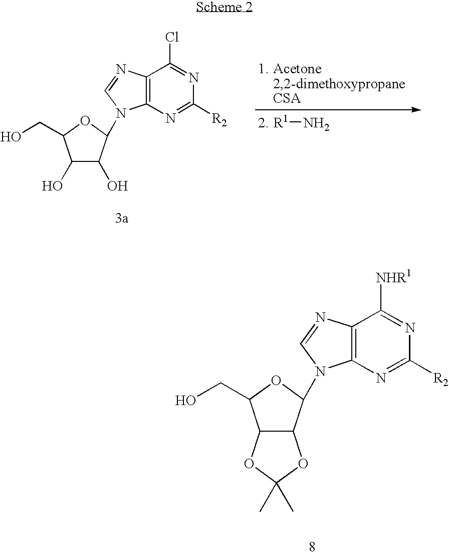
C12=C(N=C([R2])N=C1[NHR1])N(C1C3C(C(CO)O1)OC(C)(C)O3)C=N2.C12=C(N=C([R2])N=C1Cl)N(C1C(O)C(O)C(CO)O1)C=N2.[R1]N
